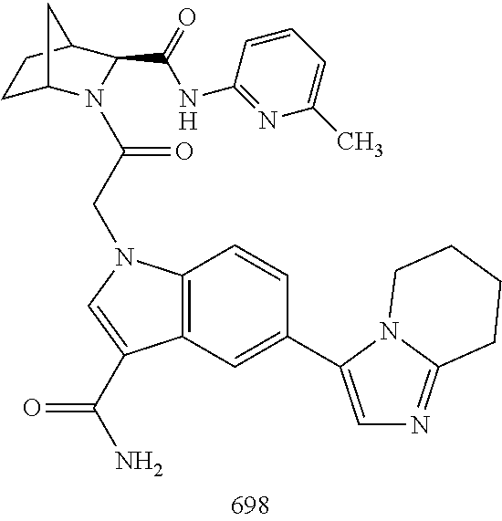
C1C2N(C(CN3C4=C(C=C(C5=CN=C6N5CCCC6)C=C4)C(C(=O)N)=C3)=O)C(C(=O)NC3=NC(C)=CC=C3)C(C1)C2
